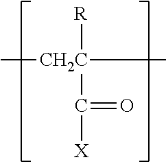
C[CH2C](C)([R])C(=O)[X]
